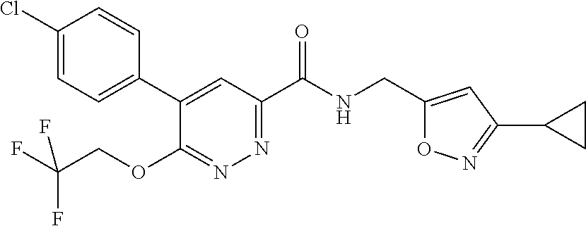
C1(C2=CC=C(Cl)C=C2)=CC(C(NCC2=CC(C3CC3)=NO2)=O)=NN=C1OCC(F)(F)F
